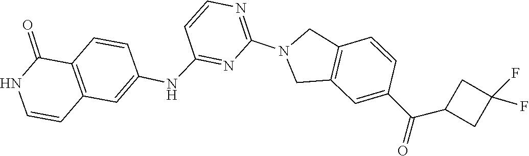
C1=CC(C(C2CC(F)(F)C2)=O)=CC2=C1CN(C1=NC=CC(NC3=CC4=C(C=C3)C(=O)NC=C4)=N1)C2
